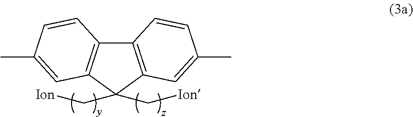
C12=C(C(C[Ion])(C[Ion])C3=C1C=CC(C)=C3)C=C(C)C=C2
